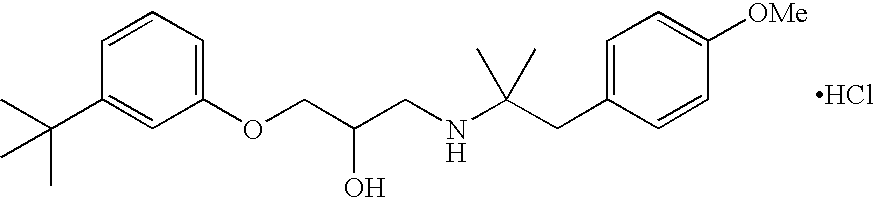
Cl.O(CC(CNC(CC1=CC=C([OMe])C=C1)(C)C)O)C1=CC=CC(C(C)(C)C)=C1
